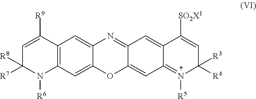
C12=C(C=C3C(=C1)N=C1C(=CC4=[N+]([R5])C([R4])([R3])C=C([SO2X1])C4=C1)O3)N([R6])C([R7])([R8])C=C2[R9]
